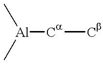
[Cb][Ca][Al](C)C
